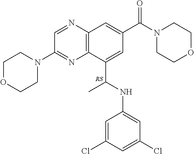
C1(C(NC2=CC(Cl)=CC(Cl)=C2)C)=CC(C(N2CCOCC2)=O)=CC2=C1N=C(N1CCOCC1)C=N2.[RS]
